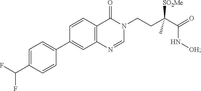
C1=NC2=C(C=CC(C3=CC=C(C(F)F)C=C3)=C2)C(=O)N1CCC(C(=O)N[OH])([SO2Me])C
